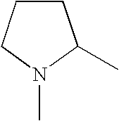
N1(C)C(C)CCC1
